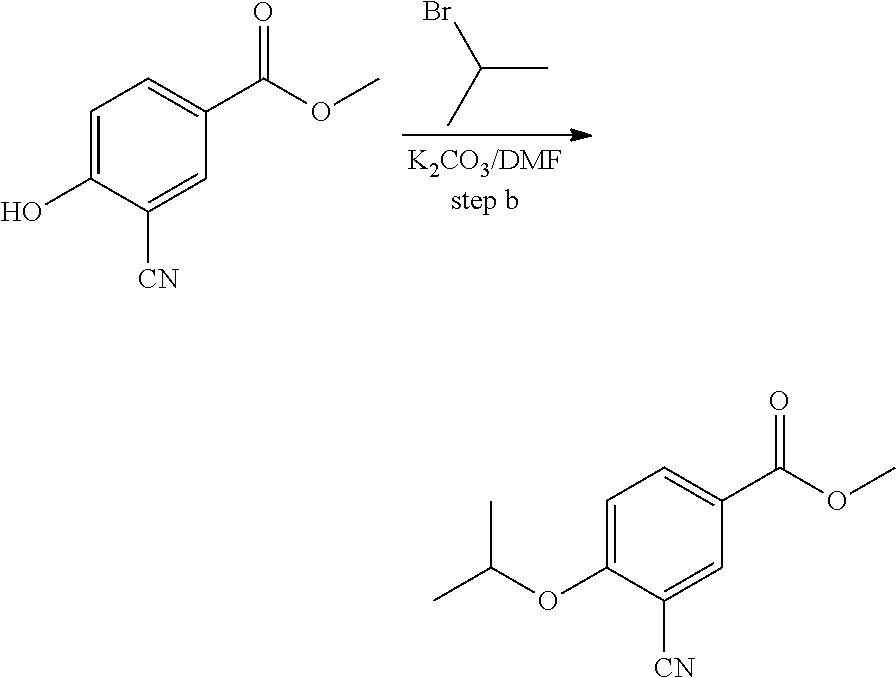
C1=C(O)C([CN])=CC(C(OC)=O)=C1.C(C)(C)Br.C1=C(OC(C)C)C([CN])=CC(C(OC)=O)=C1
